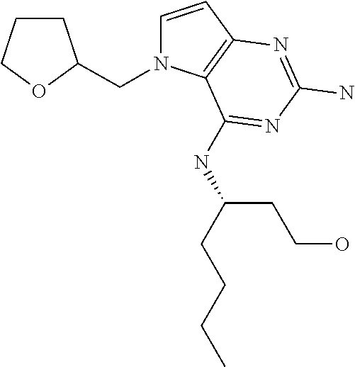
C1=CC2=C(N1CC1CCCO1)C(NC(CCCC)CCO)=NC(N)=N2
